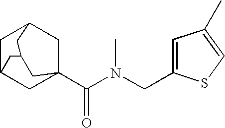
C1C2CC3(C(N(CC4=CC(C)=CS4)C)=O)CC1CC(C2)C3
